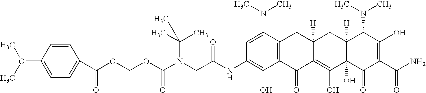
N(CC(NC1=C(O)C2=C(C(N(C)C)=C1)CC1([H])C(=C(O)C3(O)C([H])(C1)C(N(C)C)C(O)=C(C(N)=O)C3=O)C2=O)=O)(C(OCOC(=O)C1=CC=C(O(C)C)C=C1)=O)C(C)(C)C
